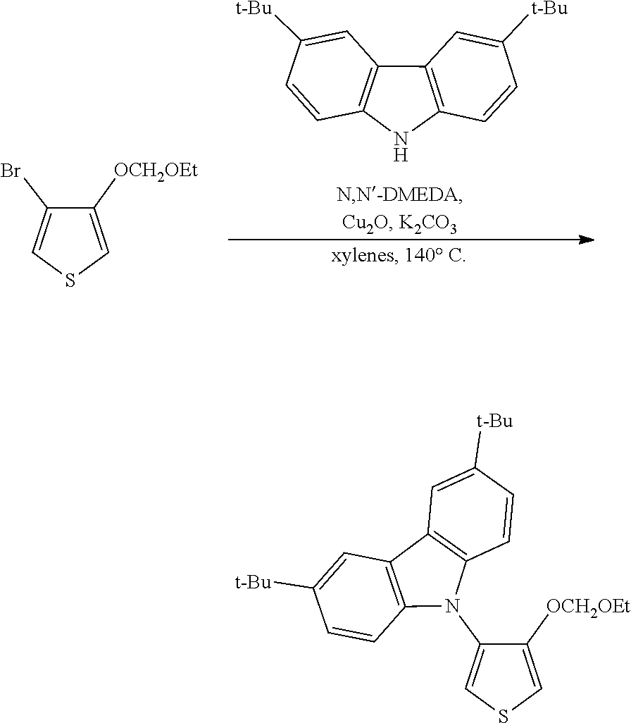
C1=C([t-Bu])C=CC2=C1C1=C(N2)C=CC([t-Bu])=C1.C1([OCH2OEt])=CSC=C1Br.C1([t-Bu])=CC2=C(N(C3=CSC=C3[OCH2OEt])C3=C2C=C([t-Bu])C=C3)C=C1
